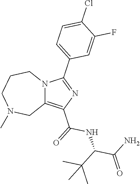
C12=C(C(NC(C(C)(C)C)C(=O)N)=O)N=C(C3=CC=C(Cl)C(F)=C3)N1CCCN(C)C2
